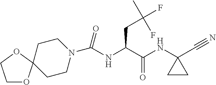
C1OC2(OC1)CCN(C(NC(C(NC1(C#N)CC1)=O)CC(F)(C)F)=O)CC2
